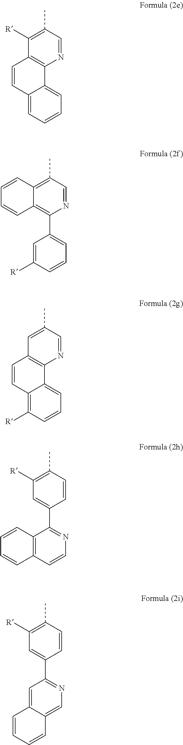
C1([R])=C(C)C=NC2=C1C=CC1=CC=CC=C21.C12=C(C)C=NC(C3=CC=CC([R])=C3)=C1C=CC=C2.C1=C(C)C=NC2=C1C=CC1=C([R])C=CC=C21.C1([R])=C(C)C=CC(C2=NC=CC3=C2C=CC=C3)=C1.C1([R])=C(C)C=CC(C2=NC=C3C(=C2)C=CC=C3)=C1
